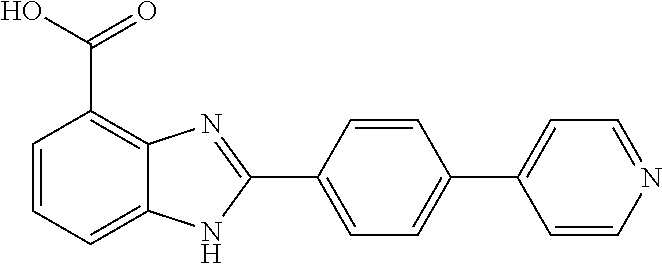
C1=C(C2=NC3=C(C(O)=O)C=CC=C3N2)C=CC(C2=CC=NC=C2)=C1
